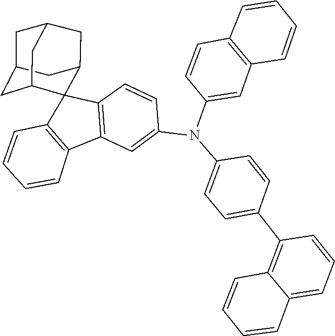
C1=CC(N(C2=CC3=C(C=CC=C3)C=C2)C2=CC=C(C3=C4C(=CC=C3)C=CC=C4)C=C2)=CC2=C1C1(C3=C2C=CC=C3)C2CC3CC(CC1C3)C2
